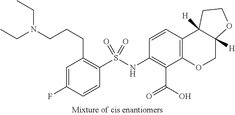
C1=CC(NS(C2=C(CCCN(CC)CC)C=C(F)C=C2)(=O)=O)=C(C(=O)O)C2=C1C1([H])C([H])(CO2)OCC1
